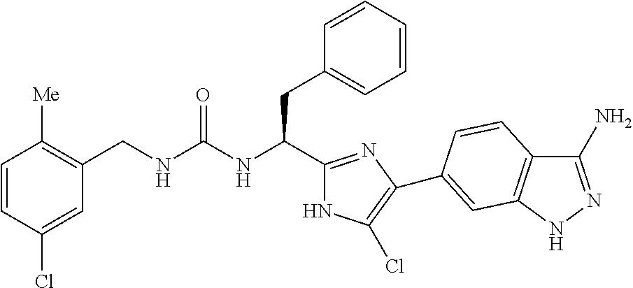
C(NC(CC1=CC=CC=C1)C1=NC(C2=CC3=C(C(N)=NN3)C=C2)=C(Cl)N1)(=O)NCC1=C([Me])C=CC(Cl)=C1
